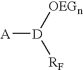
[A][D]([OEGn])[RF]
